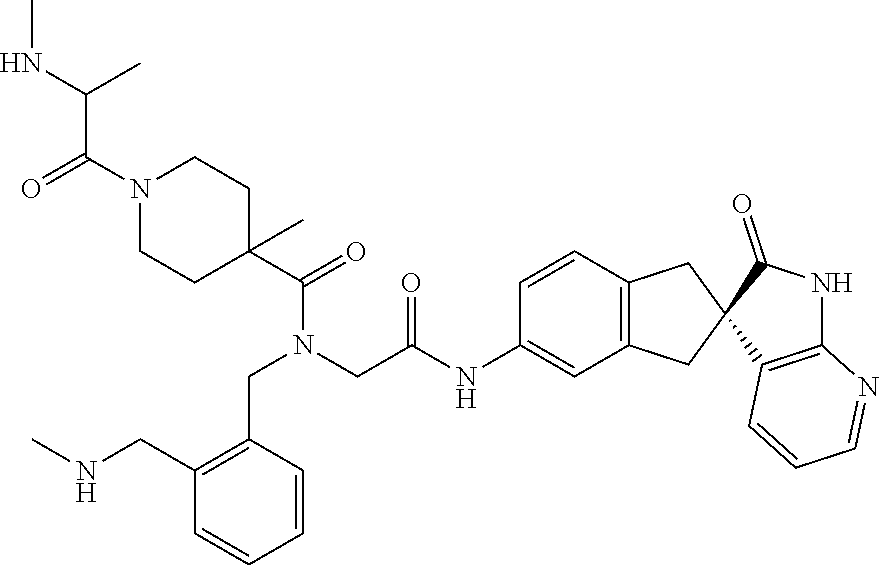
O=C(N1CCC(C(N(CC2=C(CNC)C=CC=C2)CC(NC2=CC3=C(C=C2)CC2(C3)C3=C(NC2=O)N=CC=C3)=O)=O)(C)CC1)C(NC)C
